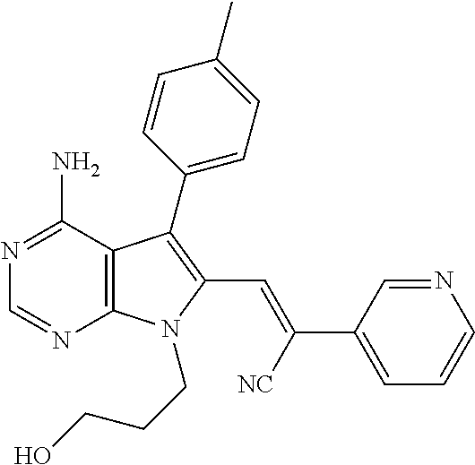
N1=C(N)C2=C(N=C1)N(CCCO)C(C=C([NC])C1=CC=CN=C1)=C2C1=CC=C(C)C=C1
